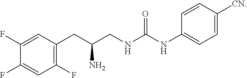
C1(F)=CC(CC(CNC(NC2=CC=C([CN])C=C2)=O)N)=C(F)C=C1F
